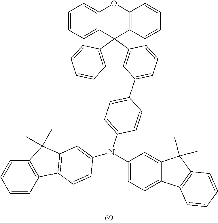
C12=C(C3(C4=C1C(C1=CC=C(N(C5=CC=C6C(=C5)C(C)(C)C5=C6C=CC=C5)C5=CC6=C(C7=C(C=CC=C7)C6(C)C)C=C5)C=C1)=CC=C4)C1=C(OC4=CC=CC=C34)C=CC=C1)C=CC=C2
